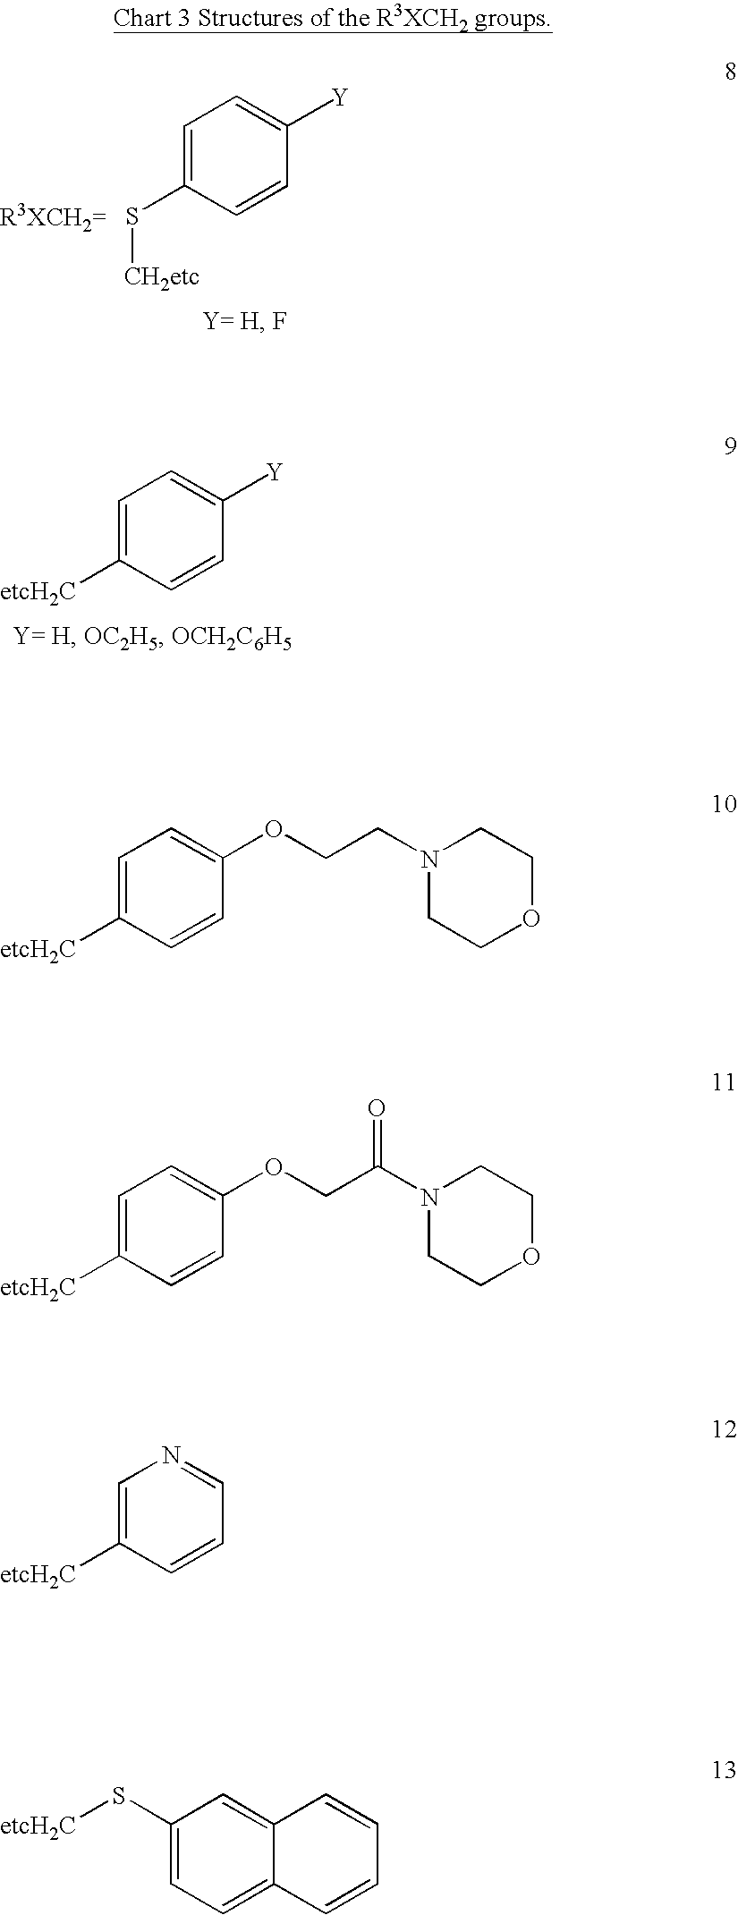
C1=C(S[CH2etc])C=CC([Y])=C1.C1=C([etcH2C])C=CC([Y])=C1.C1=C([etcH2C])C=CC(OCCN2CCOCC2)=C1.C1=C([etcH2C])C=CC(OCC(N2CCOCC2)=O)=C1.C1=C([etcH2C])C=CC=N1.C1(S[etcH2C])=CC=C2C(=C1)C=CC=C2
